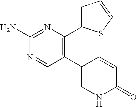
C1(N)=NC(C2=CC=CS2)=C(C2=CNC(=O)C=C2)C=N1
